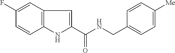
C1(F)=CC2=C(C=C1)NC(C(NCC1=CC=C([Me])C=C1)=O)=C2
